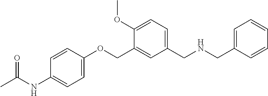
C1(NC(C)=O)=CC=C(OCC2=CC(CNCC3=CC=CC=C3)=CC=C2OC)C=C1
